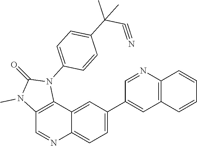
C12=C(N=CC(C3=CC=C4C(=C3)C3=C(C=N4)N(C)C(=O)N3C3=CC=C(C(C#N)(C)C)C=C3)=C1)C=CC=C2
